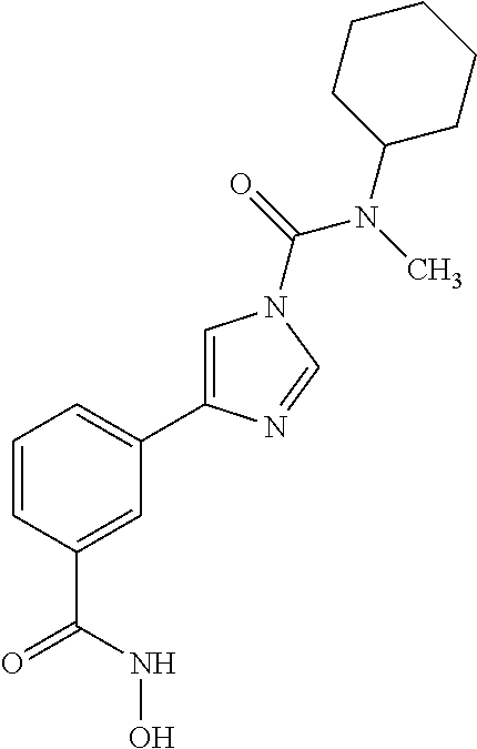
C1=CC(C(=O)NO)=CC(C2=CN(C(N(C3CCCCC3)C)=O)C=N2)=C1
